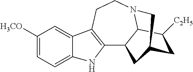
C12=C(CCN3C4C1CC(C3)CC4[C2H5])C1=CC([H3CO])=CC=C1N2
